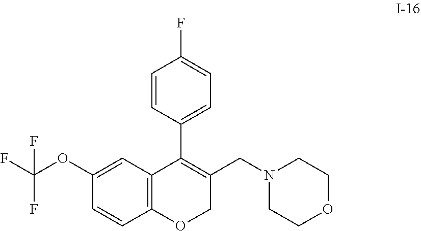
C12=C(C=C(OC(F)(F)F)C=C1)C(C1=CC=C(F)C=C1)=C(CN1CCOCC1)CO2
